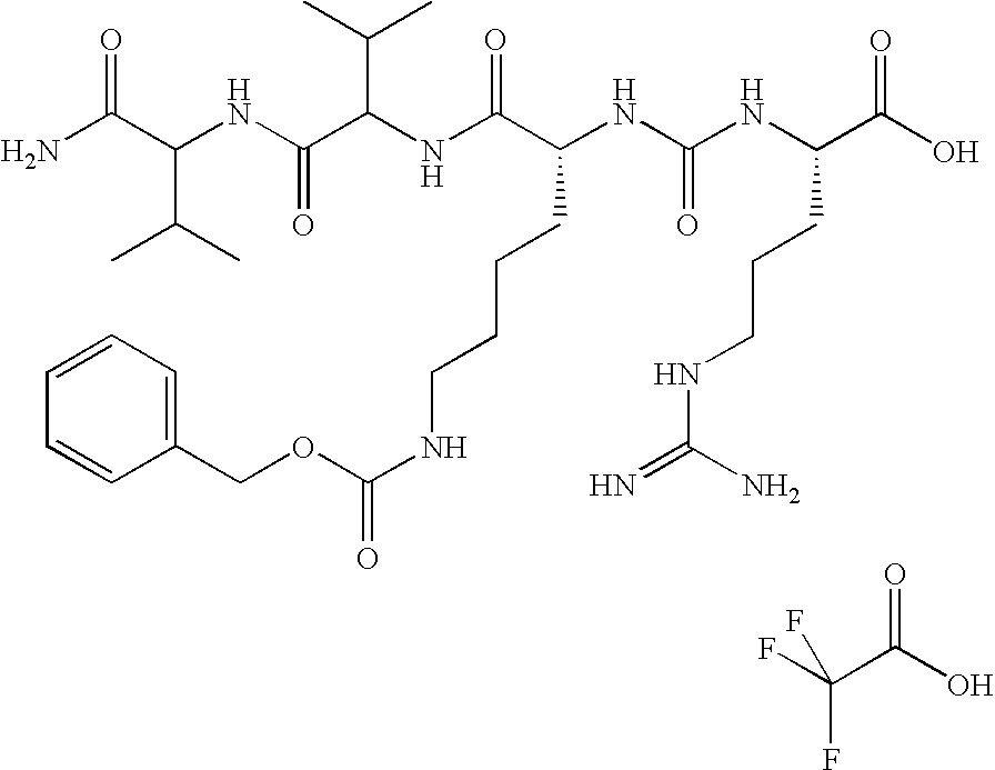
O=C(C(NC(C(NC(C(CCCCNC(=O)OCC1=CC=CC=C1)NC(NC(C(O)=O)CCCNC(=N)N)=O)=O)C(C)C)=O)C(C)C)N.C(C(O)=O)(F)(F)F
